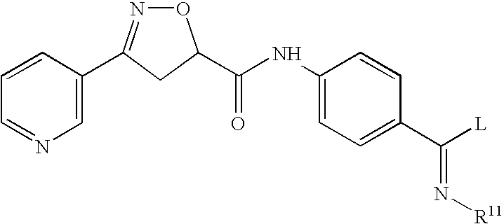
C1=CC=NC=C1C1=NOC(C(NC2=CC=C(C([L])=N[R11])C=C2)=O)C1
